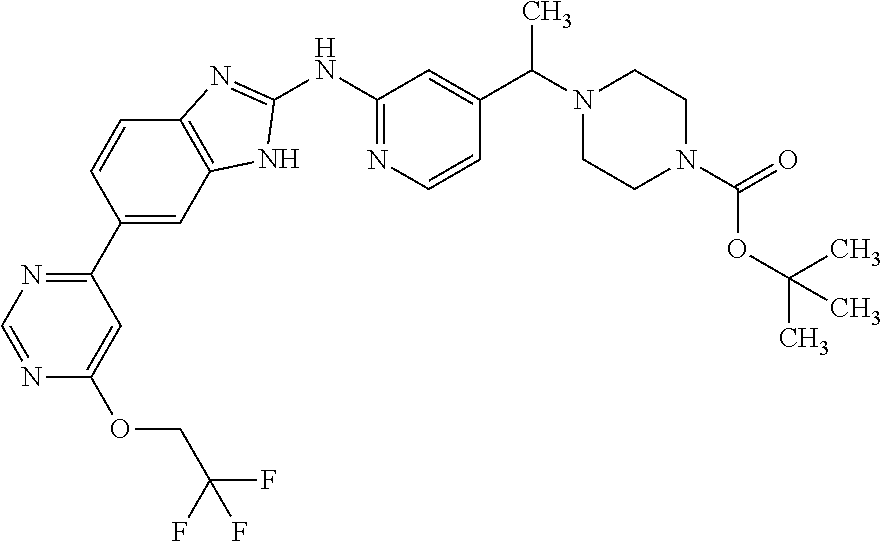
C1(C2=CC3=C(C=C2)N=C(NC2=NC=CC(C(C)N4CCN(C(=O)OC(C)(C)C)CC4)=C2)N3)=NC=NC(OCC(F)(F)F)=C1
